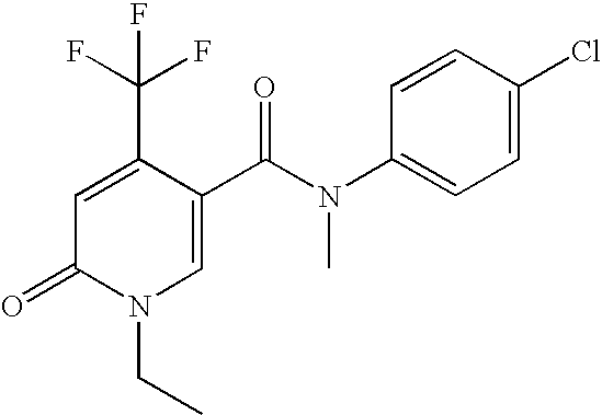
C1=C(C(F)(F)F)C(C(N(C2=CC=C(Cl)C=C2)C)=O)=CN(CC)C1=O
